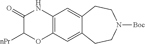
C12=C(C=C3C(=C1)CCN([Boc])CC3)NC(=O)C([nPr])O2
